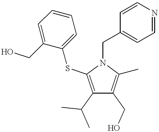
C1(C(C)C)=C(SC2=CC=CC=C2CO)N(CC2=CC=NC=C2)C(C)=C1CO
